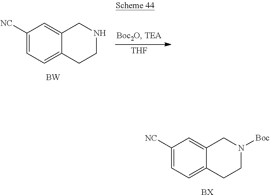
C1([NC])=CC=C2C(=C1)CNCC2.[BW].[THF].C1([NC])=CC=C2C(=C1)CN([Boc])CC2.[BX]
